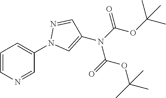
C1=CN=CC(N2C=C(N(C(OC(C)(C)C)=O)C(=O)OC(C)(C)C)C=N2)=C1
